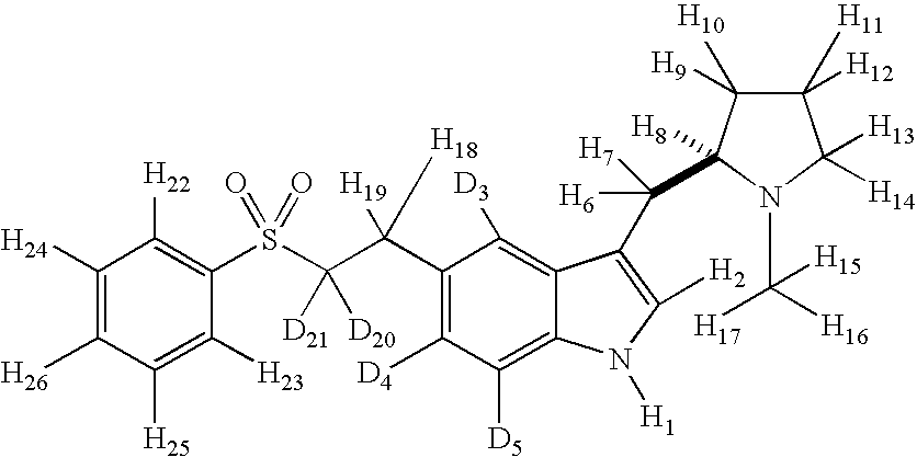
C1([H24])=C([H26])C([H25])=C([H23])C(S(C(C(C2=C([D4])C([D5])=C3C(=C2[D3])C(C([H6])([H7])C2([H8])C([H9])([H10])C([H11])([H12])C([H13])([H14])N2C([H17])([H15])[H16])=C([H2])N3[H1])([H19])[H18])([D21])[D20])(=O)=O)=C1[H22]
